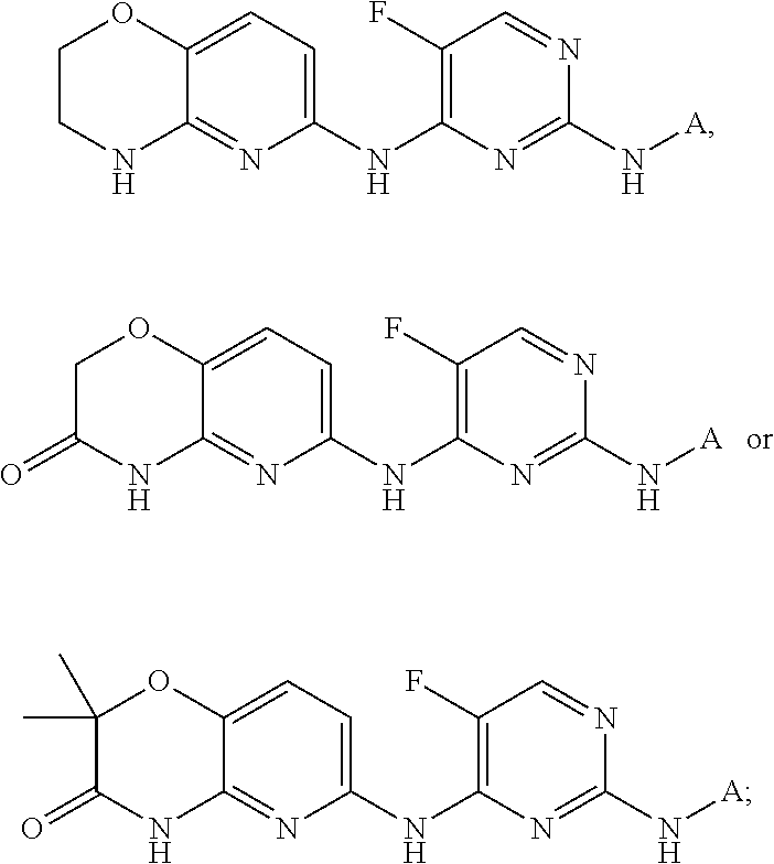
C1(NC2=C(F)C=NC(N[A])=N2)=CC=C2C(=N1)NC(=O)CO2.C1(NC2=C(F)C=NC(N[A])=N2)=CC=C2C(=N1)NCCO2.C1(NC2=C(F)C=NC(N[A])=N2)=CC=C2C(=N1)NC(=O)C(C)(C)O2
